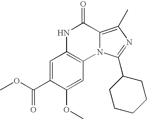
C1=C(C(OC)=O)C(OC)=CC2=C1NC(=O)C1=C(C)N=C(C3CCCCC3)N21
